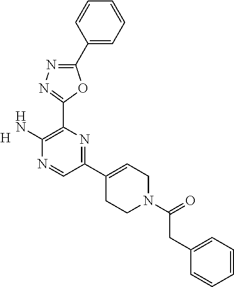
[H].C1(C2=CCN(C(=O)CC3=CC=CC=C3)CC2)=NC(C2=NN=C(C3=CC=CC=C3)O2)=C(N)N=C1
